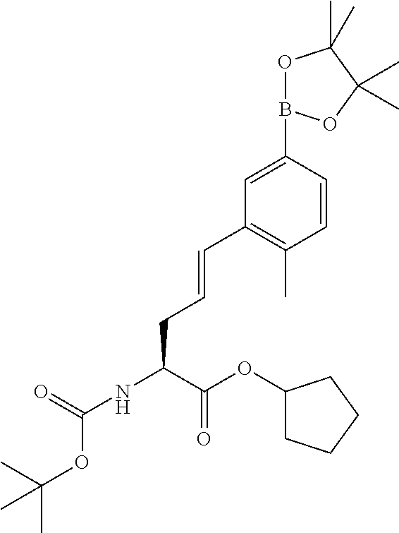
C1=CC(B2OC(C)(C)C(C)(C)O2)=CC(C=CCC(NC(OC(C)(C)C)=O)C(OC2CCCC2)=O)=C1C
